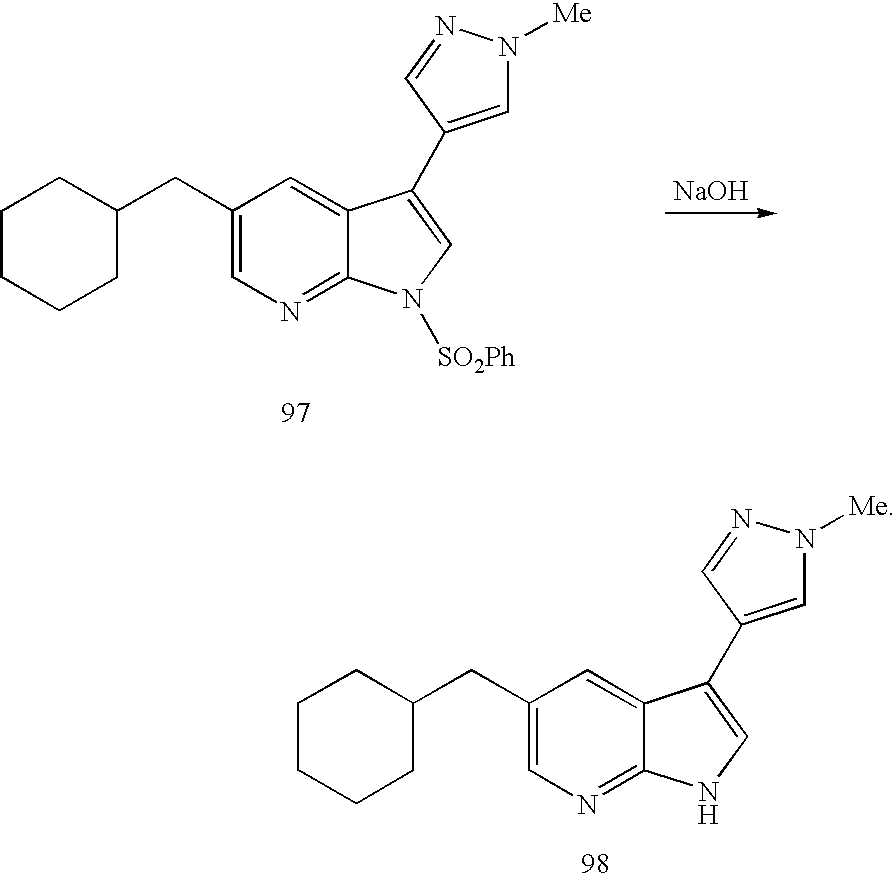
C1(CC2CCCCC2)=CN=C2C(=C1)C(C1=CN([Me])N=C1)=CN2.C1(CC2CCCCC2)=CN=C2C(=C1)C(C1=CN([Me])N=C1)=CN2[SO2Ph].[NaOH]
